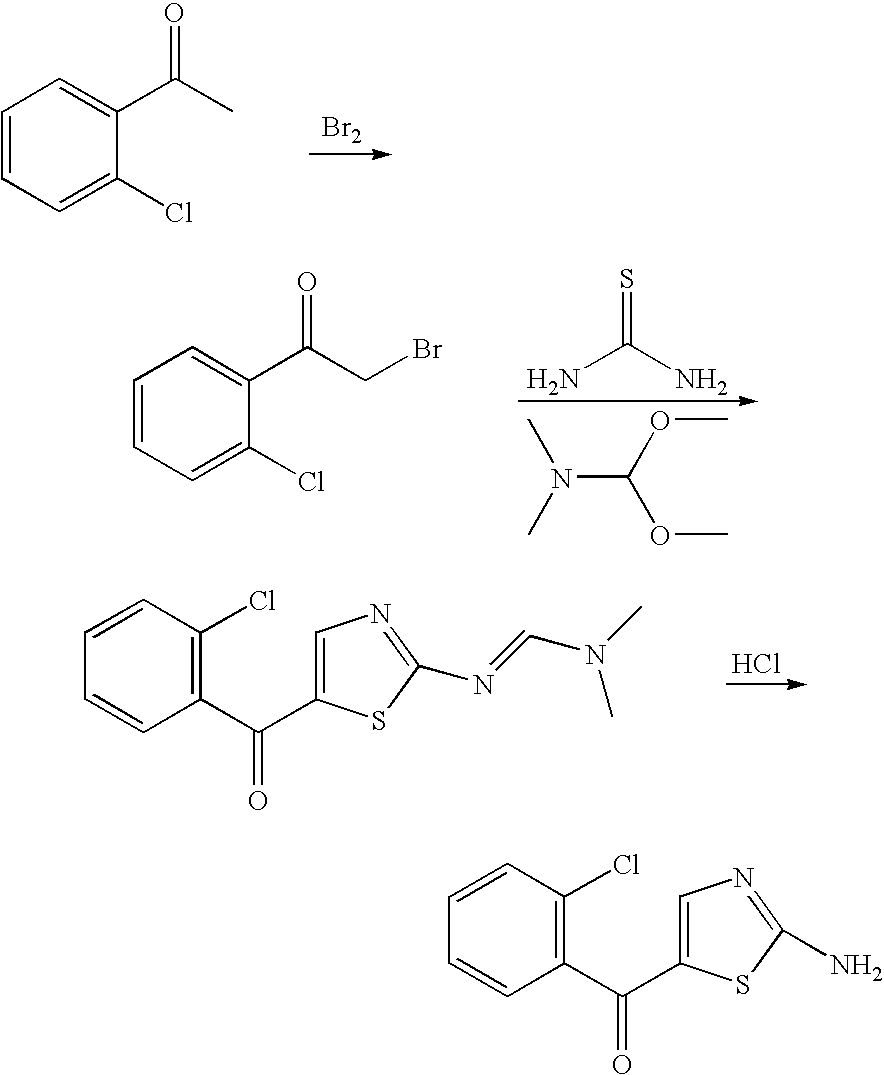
C1=CC=C(Cl)C(C(C)=O)=C1.[Br2].C1=CC=C(Cl)C(C(CBr)=O)=C1.NC(N)=S.CN(C(OC)OC)C.Cl.C1=CC(C(=O)C2=CN=C(N=CN(C)C)S2)=C(Cl)C=C1.C1=CC(C(=O)C2=CN=C(N)S2)=C(Cl)C=C1
